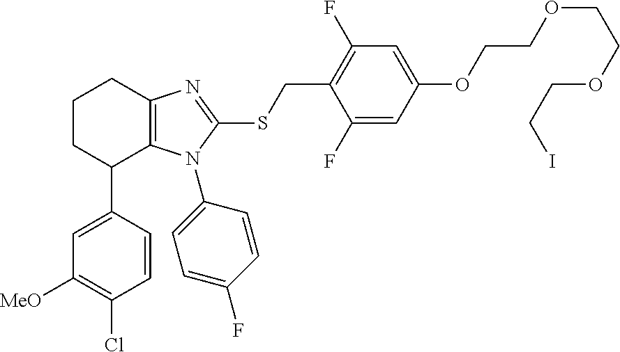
C1=CC(C2C3=C(CCC2)N=C(SCC2=C(F)C=C(OCCOCCOCCI)C=C2F)N3C2=CC=C(F)C=C2)=CC([MeO])=C1Cl
